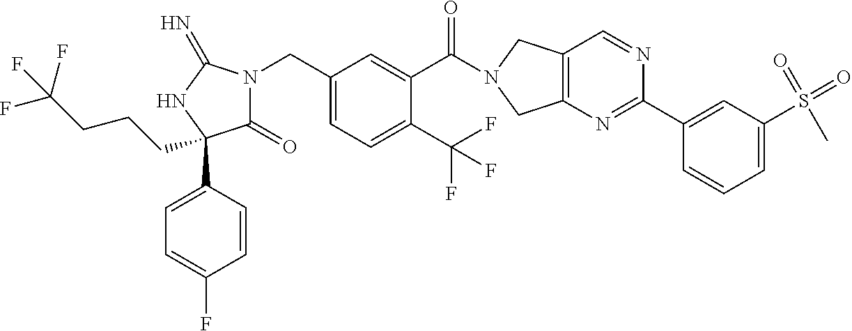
C(C1=CC=C(C(F)(F)F)C(C(=O)N2CC3=C(C2)N=C(C2=CC(S(=O)(=O)C)=CC=C2)N=C3)=C1)N1C(=O)C(C2=CC=C(F)C=C2)(CCCC(F)(F)F)NC1=N
